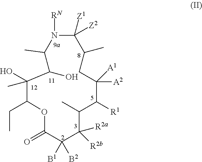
O1C(=O)C([B1])([B2])C([R2a])([R2b])C(C)C([R1])C([A2])([A1])CC(C)C([Z1])([Z2])N([RN])C(C)C(O)C(O)(C)C1CC
